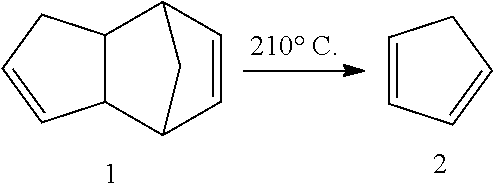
C12C(C3C=CC1C3)C=CC2.C1=CC=CC1
